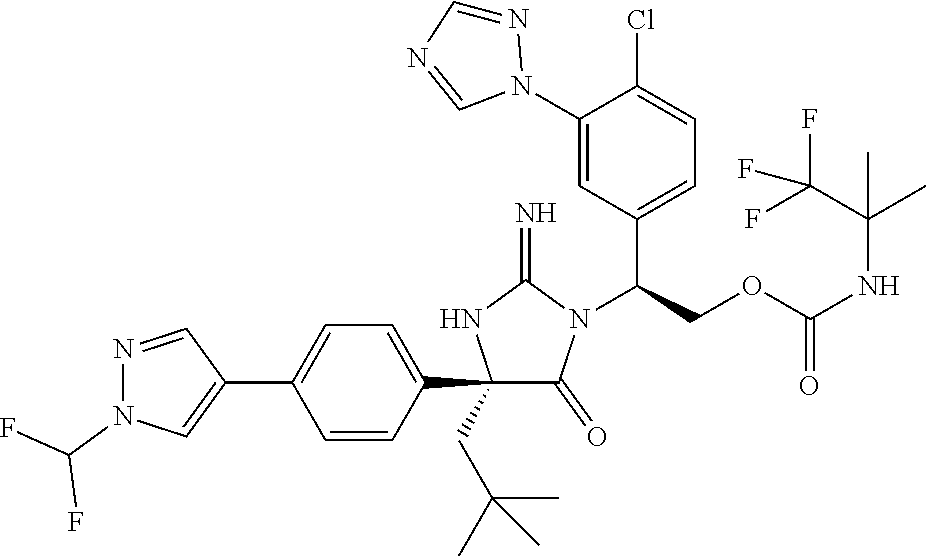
C1(C2=CC=C(C3=CN(C(F)F)N=C3)C=C2)(CC(C)(C)C)C(=O)N(C(COC(NC(C)(C(F)(F)F)C)=O)C2=CC=C(Cl)C(N3N=CN=C3)=C2)C(=N)N1
